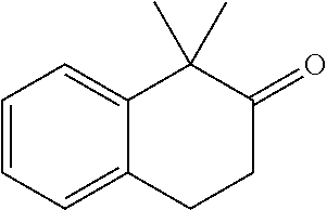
C1=CC=C2C(=C1)C(C)(C)C(=O)CC2
